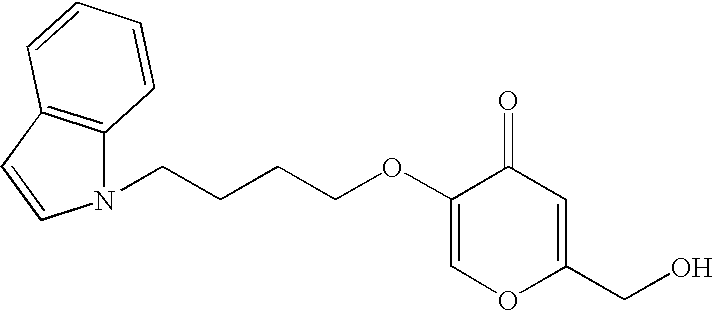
C1=C(OCCCCN2C3=C(C=C2)C=CC=C3)C(=O)C=C(CO)O1
